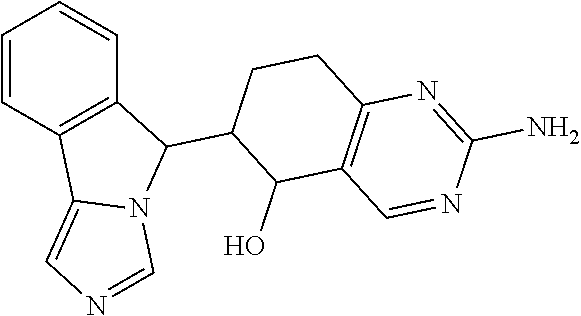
C1=CC2=C(C=C1)C(C1C(O)C3=C(CC1)N=C(N)N=C3)N1C2=CN=C1
